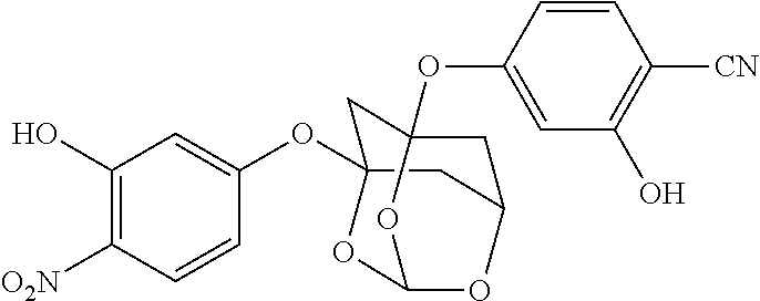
C1C2(OC3=CC(O)=C([CN])C=C3)CC3CC1(OC1=CC(O)=C([O2N])C=C1)OC(O2)O3
